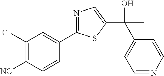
C1(Cl)=C([NC])C=CC(C2=NC=C(C(O)(C3=CC=NC=C3)C)S2)=C1
